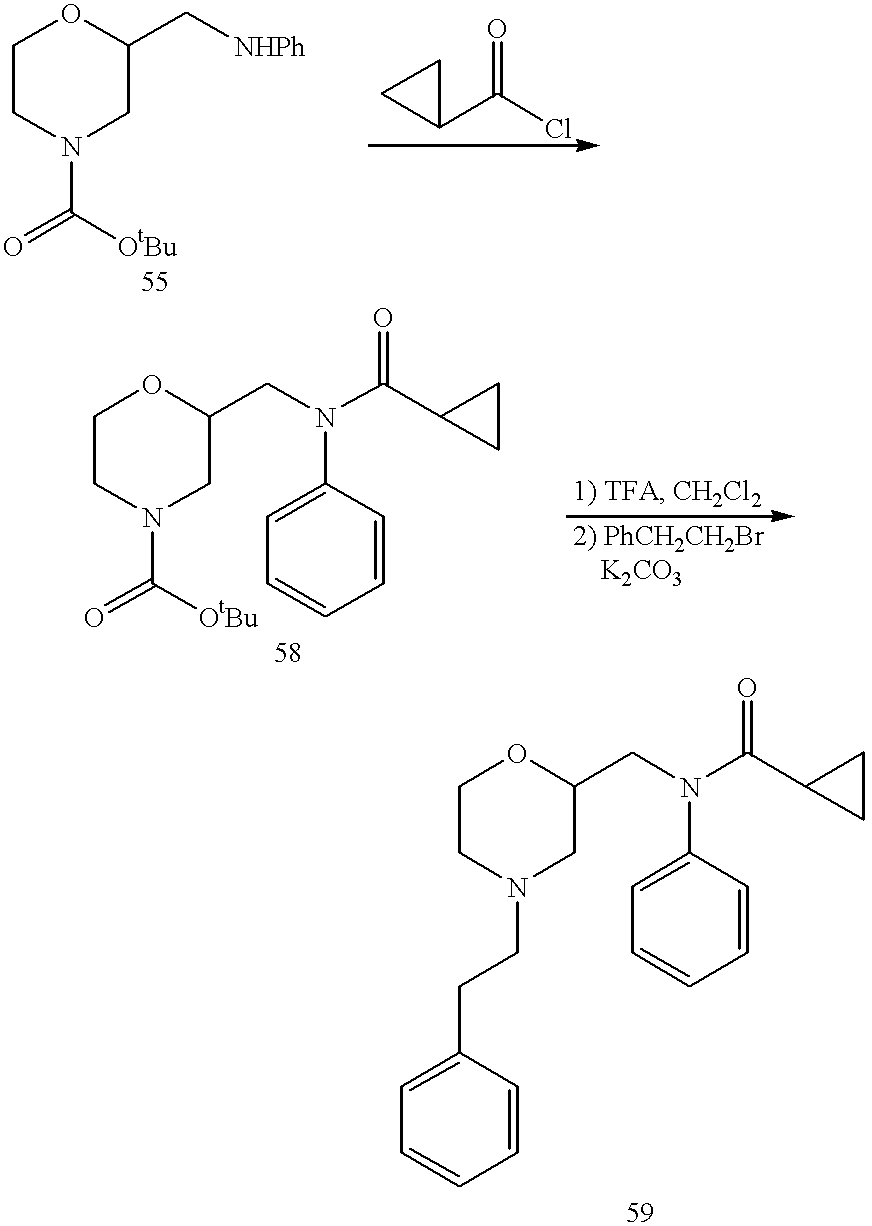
C1CN(C(=O)[OtBu])CC(C[NHPh])O1.C1(C(Cl)=O)CC1.C1CN(C(=O)[OtBu])CC(CN(C(C2CC2)=O)C2=CC=CC=C2)O1.C1CN(CCC2=CC=CC=C2)CC(CN(C(C2CC2)=O)C2=CC=CC=C2)O1
